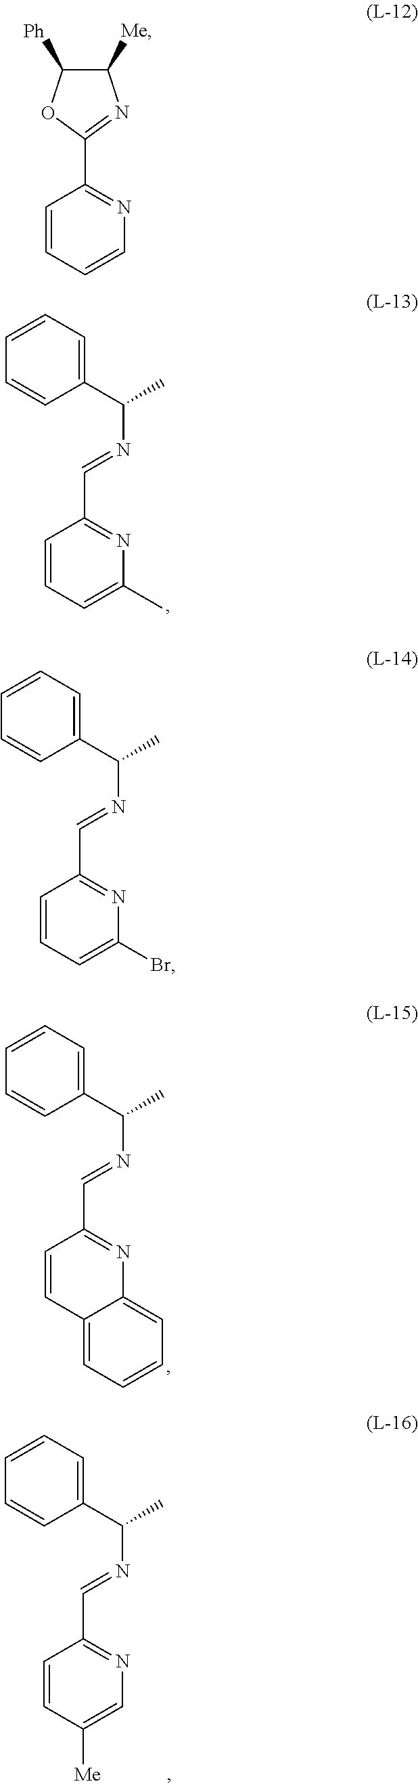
C1=CC=C(C)N=C1C=NC(C)C1=CC=CC=C1.C1=CC2=CC=CC=C2N=C1C=NC(C)C1=CC=CC=C1.C1=CC([Me])=CN=C1C=NC(C)C1=CC=CC=C1.C1=CC=CN=C1C1=NC([Me])C([Ph])O1.C1=CC=C(Br)N=C1C=NC(C)C1=CC=CC=C1
